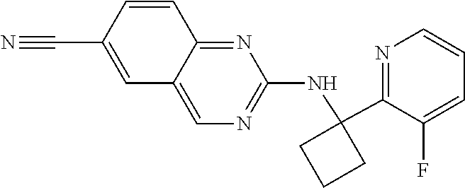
C12=CN=C(NC3(C4=NC=CC=C4F)CCC3)N=C1C=CC(C#N)=C2
